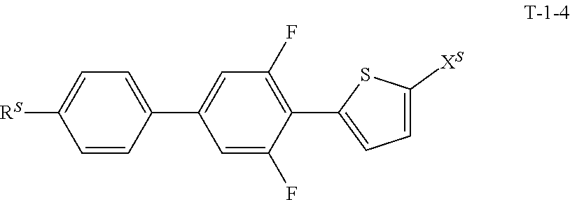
C1(C2=CC(F)=C(C3=CC=C([XS])S3)C(F)=C2)=CC=C([RS])C=C1
